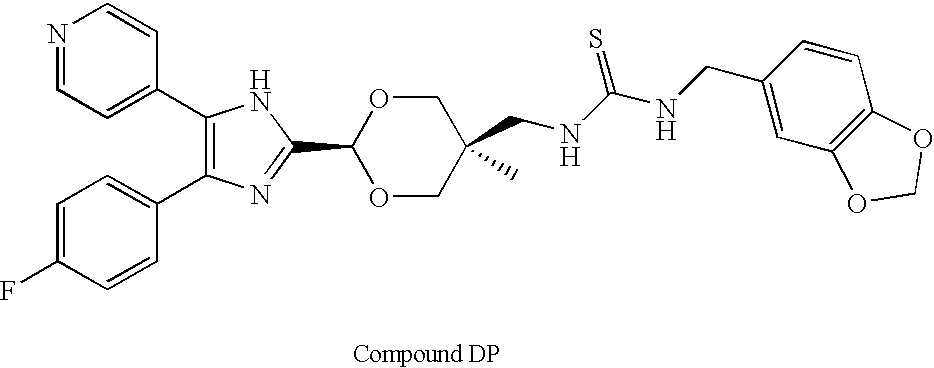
C1(C2=CC=NC=C2)=C(C2=CC=C(F)C=C2)N=C(C2OCC(C)(CNC(NCC3=CC4=C(C=C3)OCO4)=S)CO2)N1
